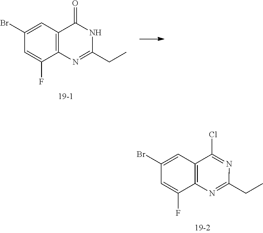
C12=C(C=C(Br)C=C1F)C(=O)NC(CC)=N2.C12=C(C=C(Br)C=C1F)C(Cl)=NC(CC)=N2
